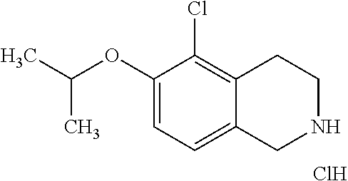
C1(OC(C)C)=CC=C2C(=C1Cl)CCNC2.Cl
